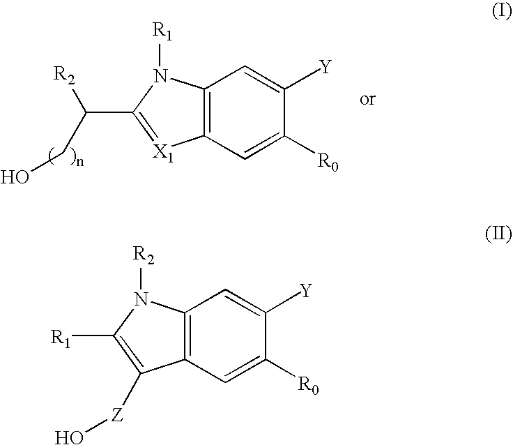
C12=C(N([R2])C([R1])=C1[Z]O)C=C([Y])C([R0])=C2.C12=C(N([R1])C(C([R2])CO)=[X1]1)C=C([Y])C([R0])=C2
